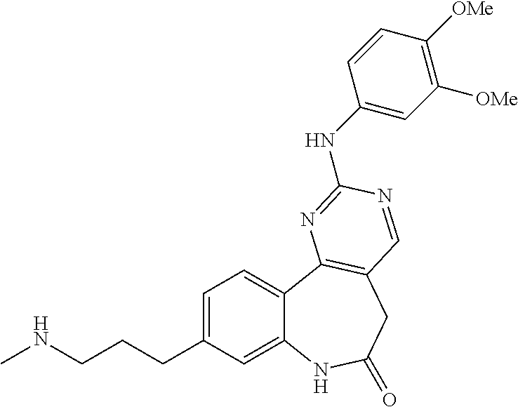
C(C1=CC=C2C(=C1)NC(=O)CC1=C2N=C(NC2=CC([OMe])=C([OMe])C=C2)N=C1)CCNC
